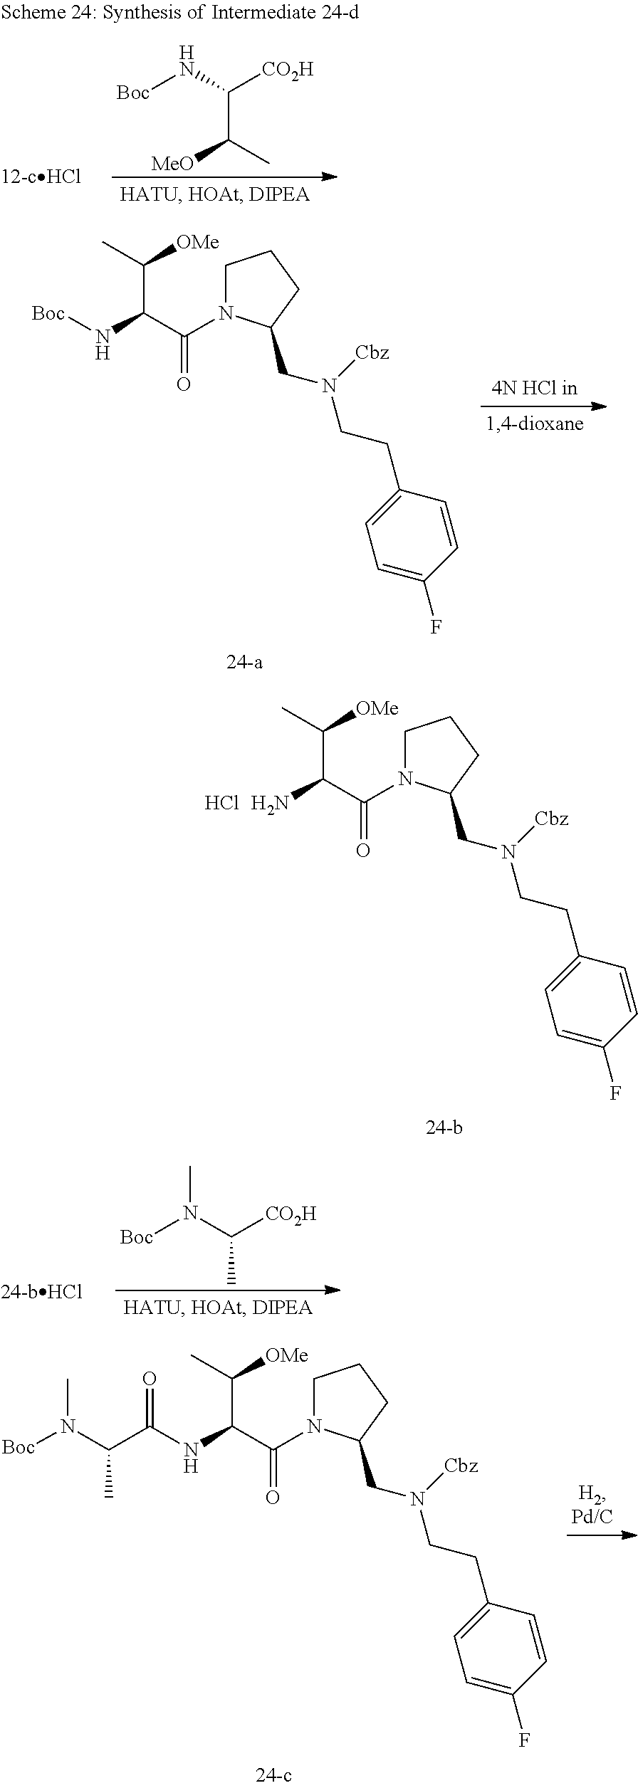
NC(C([OMe])C)C(=O)N1CCCC1CN(CCC1=CC=C(F)C=C1)[Cbz].Cl.[Boc]N(C([CO2H])C)C.[Boc]NC([CO2H])C(C)[MeO].N(C(C([OMe])C)C(=O)N1CCCC1CN(CCC1=CC=C(F)C=C1)[Cbz])[Boc].N(C(C([OMe])C)C(=O)N1CCCC1CN(CCC1=CC=C(F)C=C1)[Cbz])C(=O)C(C)N(C)[Boc]
